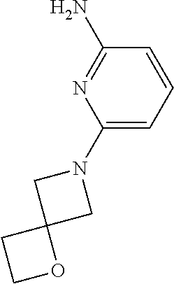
C1=CC=C(N2CC3(C2)CCO3)N=C1N
